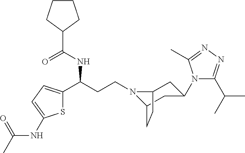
N1(CCC(C2=CC=C(NC(C)=O)S2)NC(C2CCCC2)=O)C2CC(N3C(C(C)C)=NN=C3C)CC1CC2
